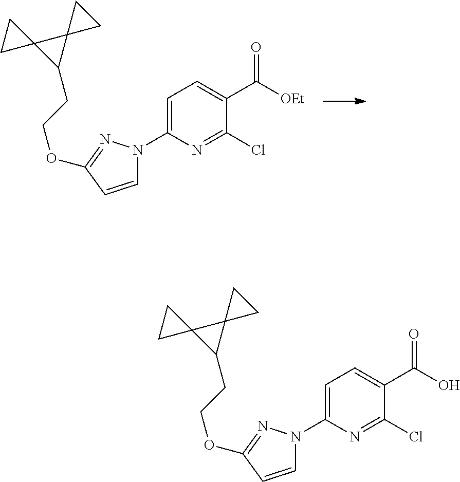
O(CCC1C2(C13CC3)CC2)C1=NN(C2=CC=C(C([OEt])=O)C(Cl)=N2)C=C1.O(CCC1C2(C13CC3)CC2)C1=NN(C2=CC=C(C(O)=O)C(Cl)=N2)C=C1
